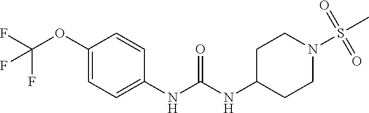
C1(NC(=O)NC2CCN(S(C)(=O)=O)CC2)=CC=C(OC(F)(F)F)C=C1
